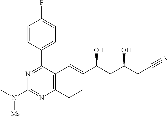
C1=CC(C2=NC(N(C)[Ms])=NC(C(C)C)=C2C=CC(CC(O)CC#N)O)=CC=C1F
